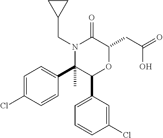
C1=C(Cl)C=CC(C2(C)N(CC3CC3)C(=O)C(CC(=O)O)OC2C2=CC=CC(Cl)=C2)=C1
